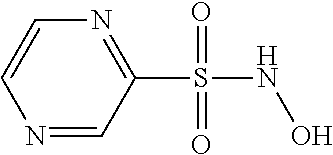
N1=CC(S(NO)(=O)=O)=NC=C1
